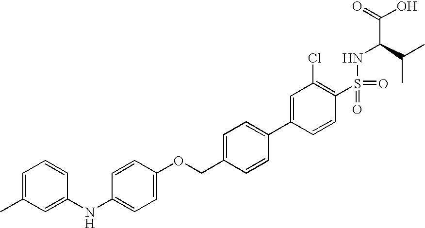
C1(NC2=CC(C)=CC=C2)=CC=C(OCC2=CC=C(C3=CC(Cl)=C(S(=O)(=O)NC(C(=O)O)C(C)C)C=C3)C=C2)C=C1
